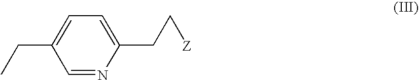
CCC1=CC=C(CC[Z])N=C1
